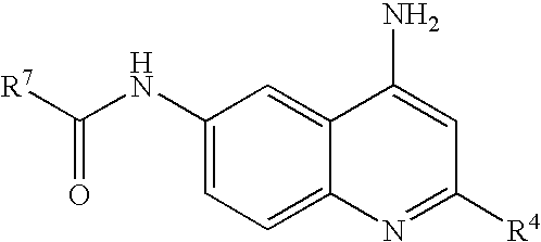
C1(NC([R7])=O)=CC=C2C(=C1)C(N)=CC([R4])=N2
